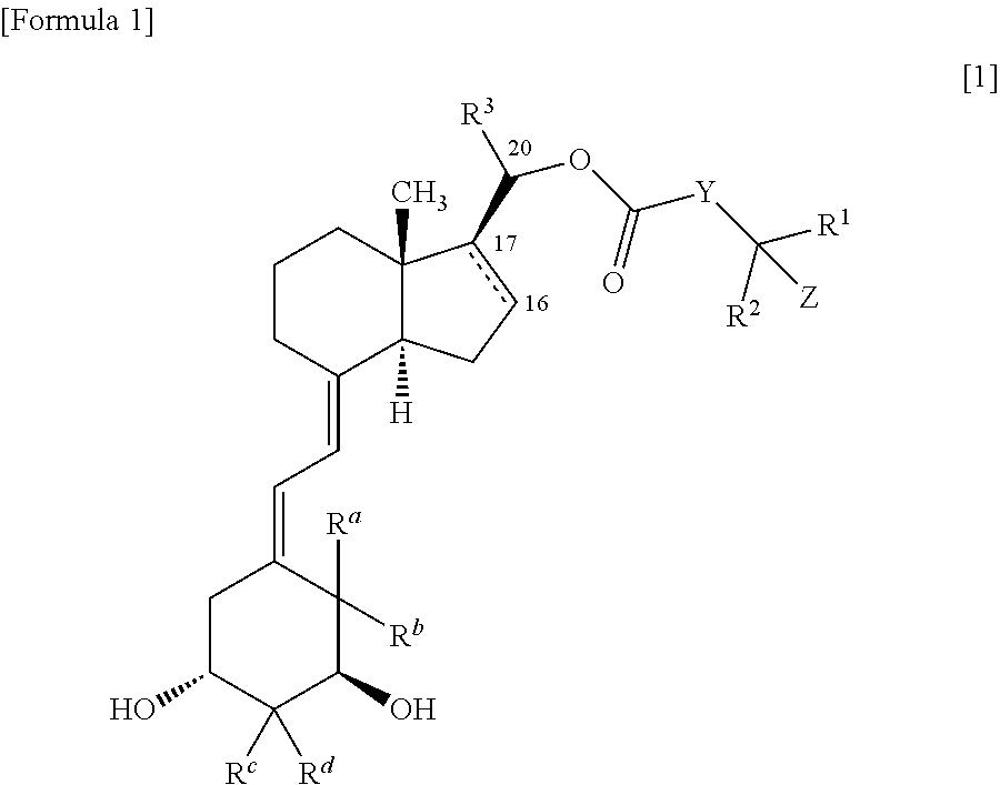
C1CC(=CC=C2CC(O)C([Rc])([Rd])C(O)C2([Ra])[Rb])C2([H])C(C)(C1)c(C([R3])OC([Y]C([R1])([R2])[Z])=O)cC2
